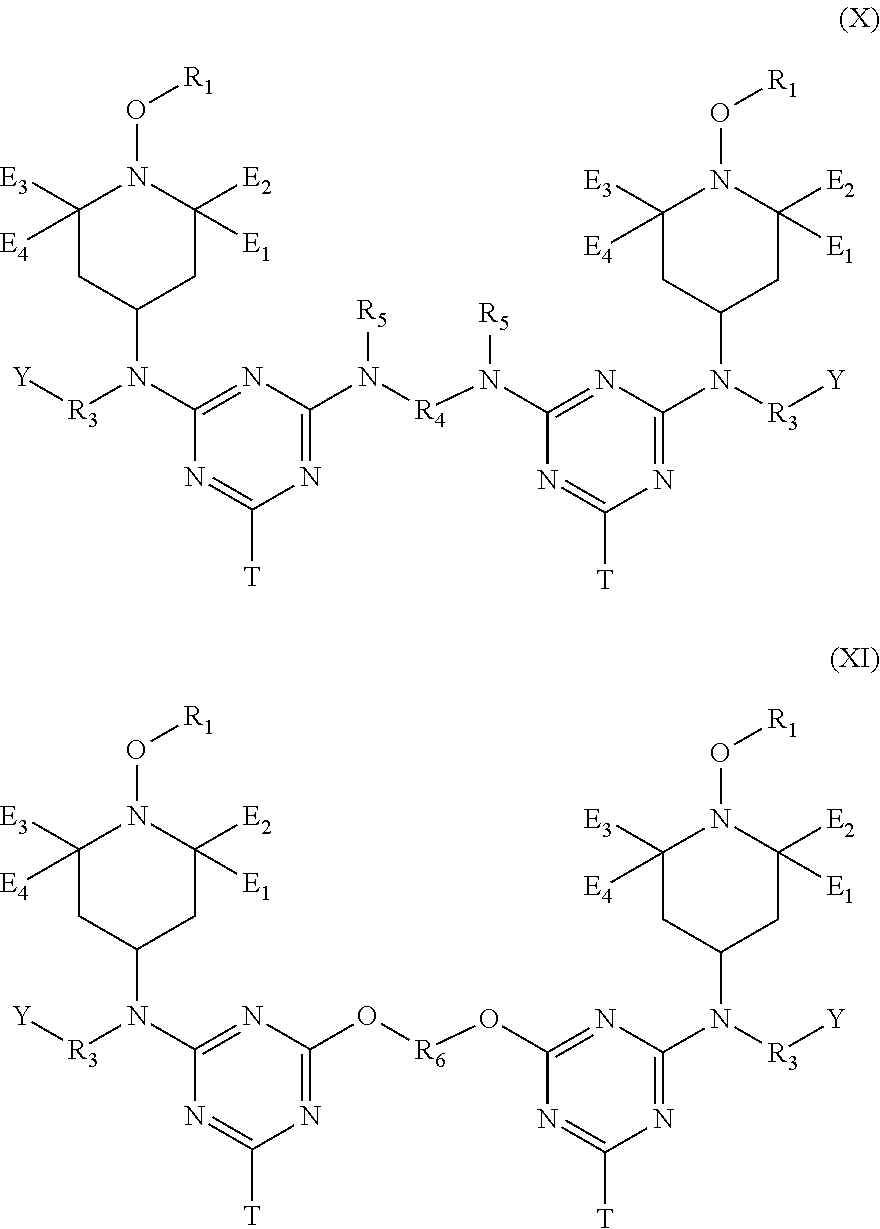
N1=C(N([R5])[R4]N(C2=NC(N([R3][Y])C3CC([E2])([E1])N(O[R1])C([E3])([E4])C3)=NC([T])=N2)[R5])N=C(N([R3][Y])C2CC([E2])([E1])N(O[R1])C([E3])([E4])C2)N=C1[T].N1=C(O[R6]OC2=NC(N([R3][Y])C3CC([E2])([E1])N(O[R1])C([E3])([E4])C3)=NC([T])=N2)N=C(N([R3][Y])C2CC([E2])([E1])N(O[R1])C([E3])([E4])C2)N=C1[T]
